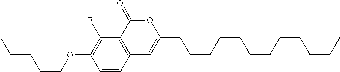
C1=CC2=C(C(F)=C1OCCC=CC)C(=O)OC(CCCCCCCCCCCC)=C2
